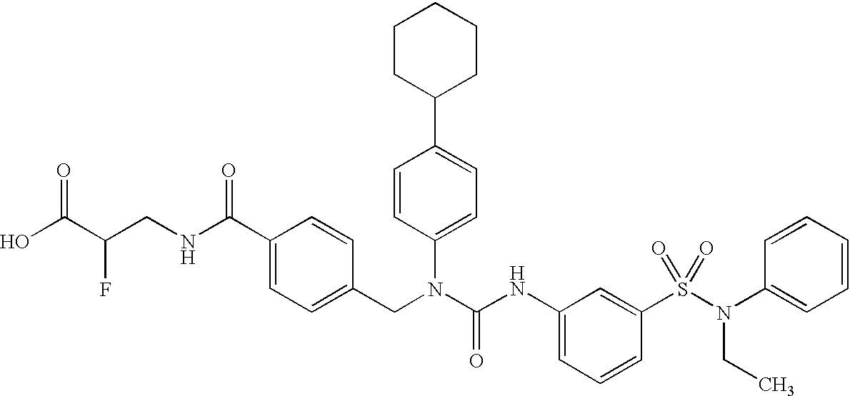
OC(C(CNC(C1=CC=C(CN(C(NC2=CC=CC(S(=O)(N(CC)C3=CC=CC=C3)=O)=C2)=O)C2=CC=C(C3CCCCC3)C=C2)C=C1)=O)F)=O
